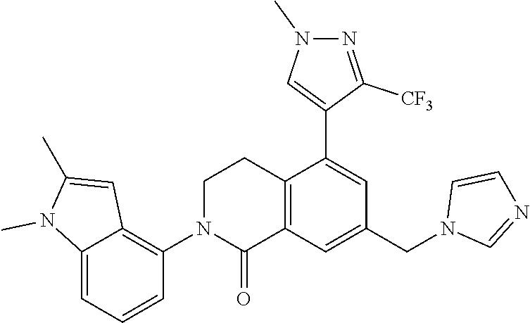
C12=CC=CC(N3C(=O)C4=C(CC3)C(C3=CN(C)N=C3[CF3])=CC(CN3C=NC=C3)=C4)=C1C=C(C)N2C
